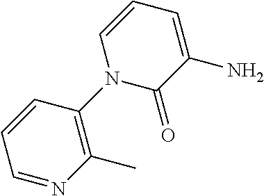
C1(=O)C(N)=CC=CN1C1=C(C)N=CC=C1
